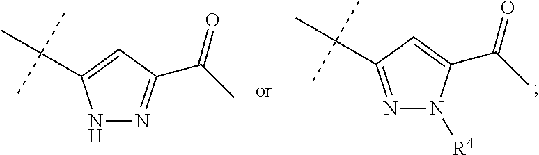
N1=C(C(C)(C)C)C=C(C(C)=O)N1[R4].N1N=C(C(C)=O)C=C1C(C)(C)C
